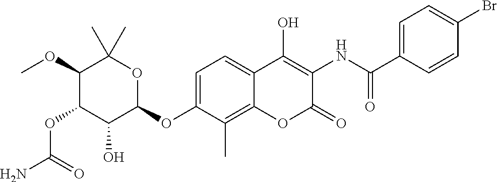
NC(=O)OC1C(O)C(OC2=CC=C3C(=C2C)OC(=O)C(NC(=O)C2=CC=C(Br)C=C2)=C3O)OC(C)(C)C1OC
